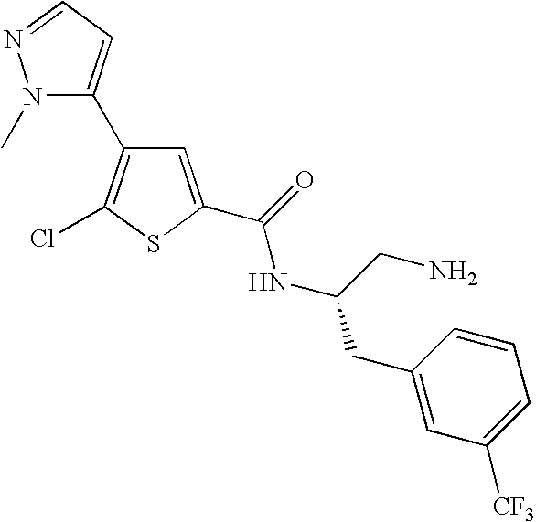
C1=C(C(=O)NC(CN)CC2=CC([CF3])=CC=C2)SC(Cl)=C1C1=CC=NN1C
